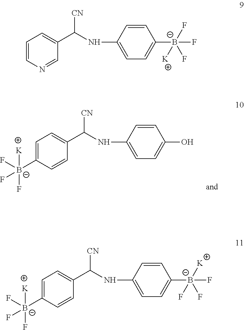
C(NC1=CC=C(O)C=C1)([CN])C1=CC=C([B-](F)([K])(F)F)C=C1.C(NC1=CC=C([B-](F)(F)(F)[K])C=C1)([CN])C1=CC=CN=C1.C(NC1=CC=C([B-]([K])(F)(F)F)C=C1)([CN])C1=CC=C([B-](F)([K])(F)F)C=C1
